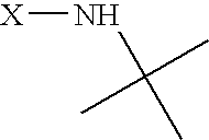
N(C(C)(C)C)[X]
